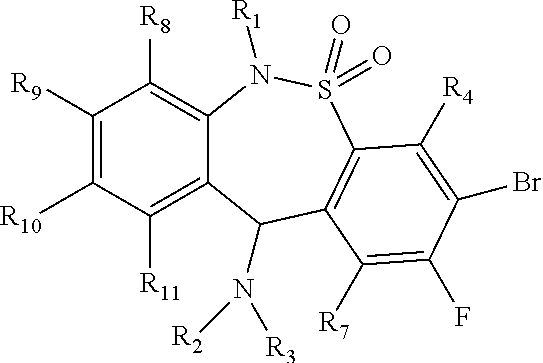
C1([R9])=C([R10])C([R11])=C2C(=C1[R8])N([R1])S(=O)(=O)C1=C(C([R7])=C(F)C(Br)=C1[R4])C2N([R2])[R3]
